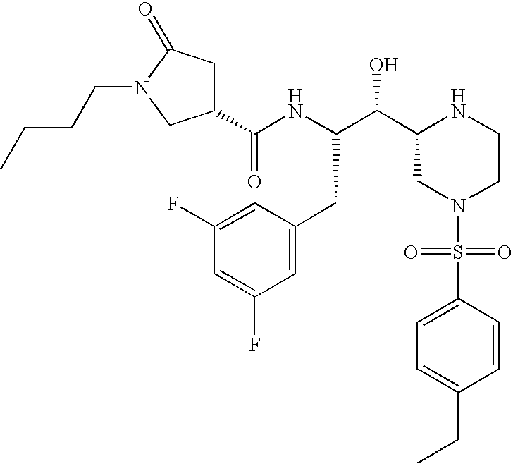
C1(C(NC(C(C2CN(S(=O)(=O)C3=CC=C(CC)C=C3)CCN2)O)CC2=CC(F)=CC(F)=C2)=O)CC(=O)N(CCCC)C1
